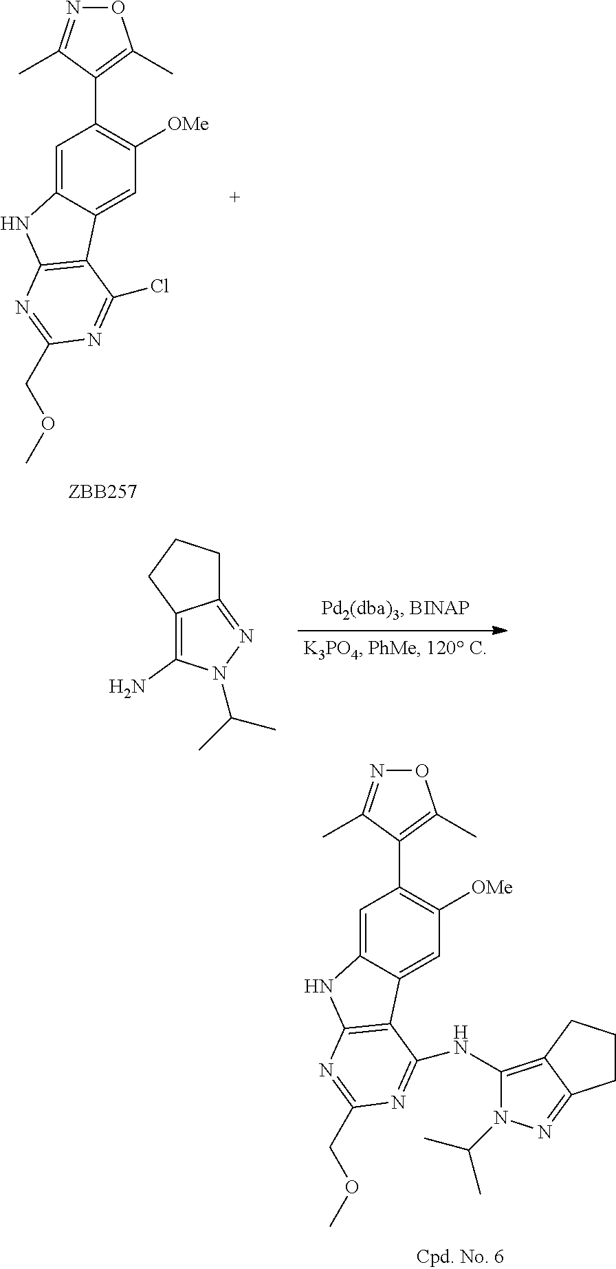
C1=C2C(=CC([OMe])=C1C1=C(C)ON=C1C)C1=C(N2)N=C(COC)N=C1Cl.C12=C(N)N(C(C)C)N=C1CCC2.C1=C2C(=CC([OMe])=C1C1=C(C)ON=C1C)C1=C(N2)N=C(COC)N=C1NC1=C2C(=NN1C(C)C)CCC2
